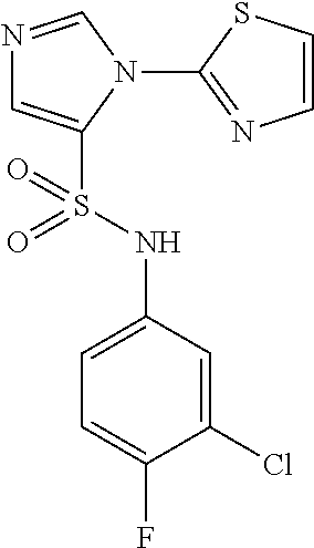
N1=CN(C2=NC=CS2)C(S(NC2=CC=C(F)C(Cl)=C2)(=O)=O)=C1
